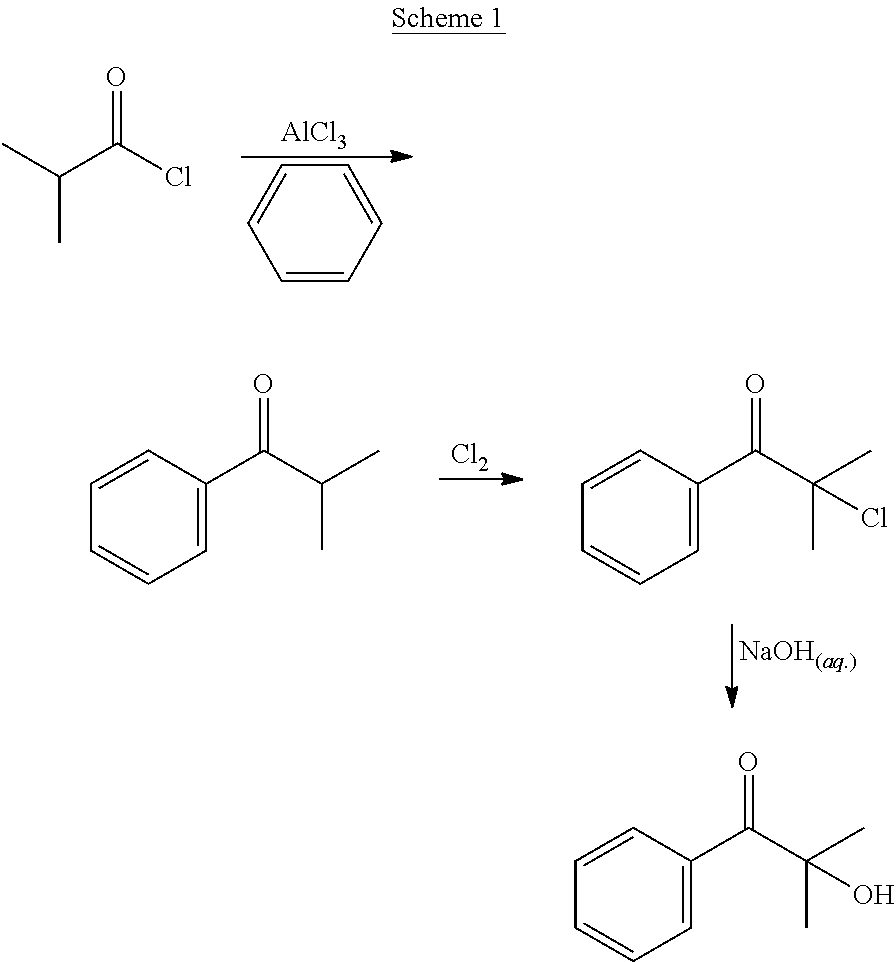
[AlCl3].C1=CC=CC=C1.CC(C(Cl)=O)C.[Cl2].[NaOH(aq.)].C1(C(C(C)C)=O)=CC=CC=C1.C1(C(C(C)(C)Cl)=O)=CC=CC=C1.C1(C(C(C)(C)O)=O)=CC=CC=C1
